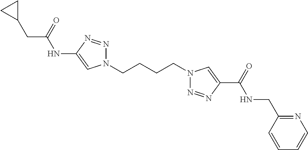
C1(NC(CC2CC2)=O)=CN(CCCCN2N=NC(C(=O)NCC3=NC=CC=C3)=C2)N=N1
